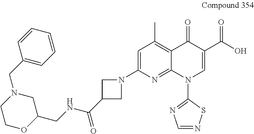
C1=C(N2CC(C(NCC3CN(CC4=CC=CC=C4)CCO3)=O)C2)N=C2C(=C1C)C(=O)C(C(O)=O)=CN2C1=NC=NS1
